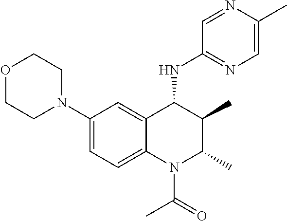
C1(N2CCOCC2)=CC=C2C(=C1)C(NC1=NC=C(C)N=C1)C(C)C(C)N2C(C)=O
